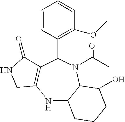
N1C2C(N(C(C)=O)C(C3=C(OC)C=CC=C3)C3=C1CNC3=O)C(O)CCC2
